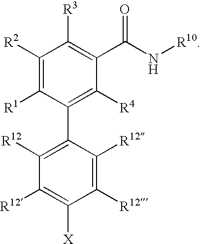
C1([R2])=C([R1])C(C2=C([R12])C([R12])=C([X])C([R12])=C2[R12])=C([R4])C(C(N[R10])=O)=C1[R3]
